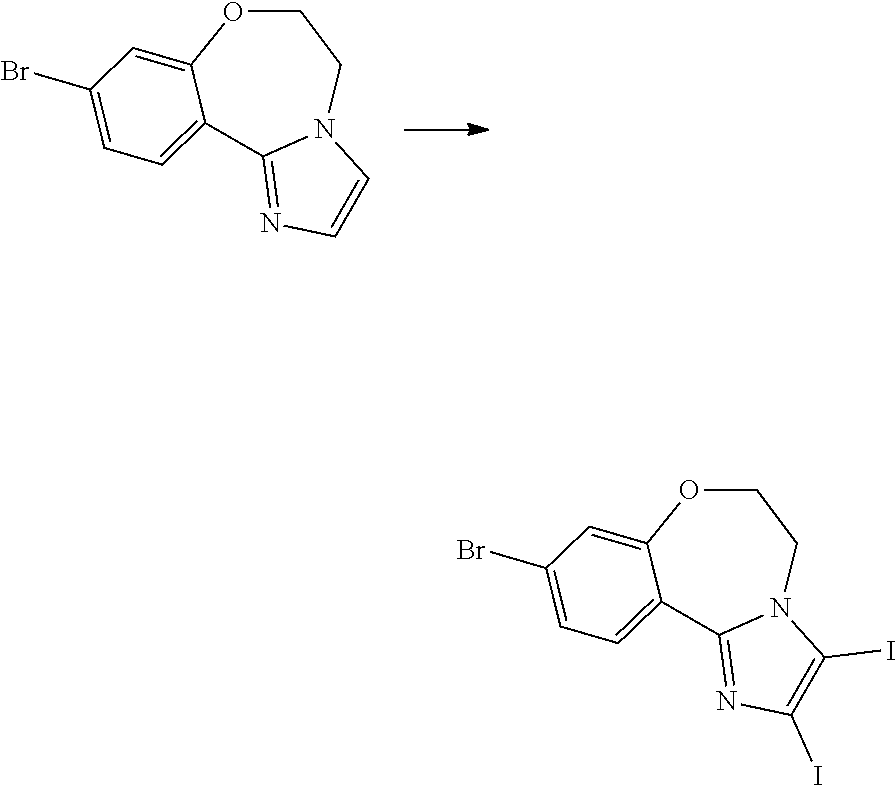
C1=CN2C(=N1)C1=CC=C(Br)C=C1OCC2.C1(I)=C(I)N2C(=N1)C1=CC=C(Br)C=C1OCC2
